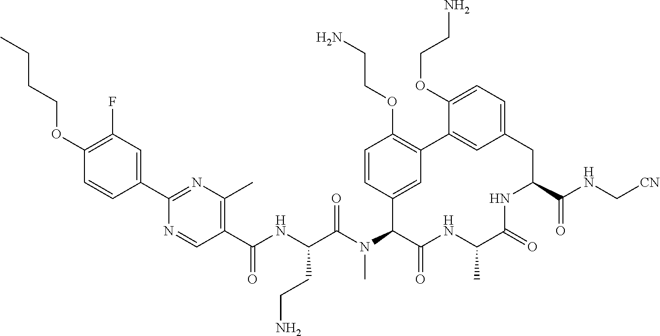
C1(C(NC(C(N(C2C(=O)NC(C)C(=O)NC(C(NC[CN])=O)CC3=CC=C(OCCN)C(=C3)C3=C(OCCN)C=CC2=C3)C)=O)CCN)=O)=C(C)N=C(C2=CC(F)=C(OCCCC)C=C2)N=C1
